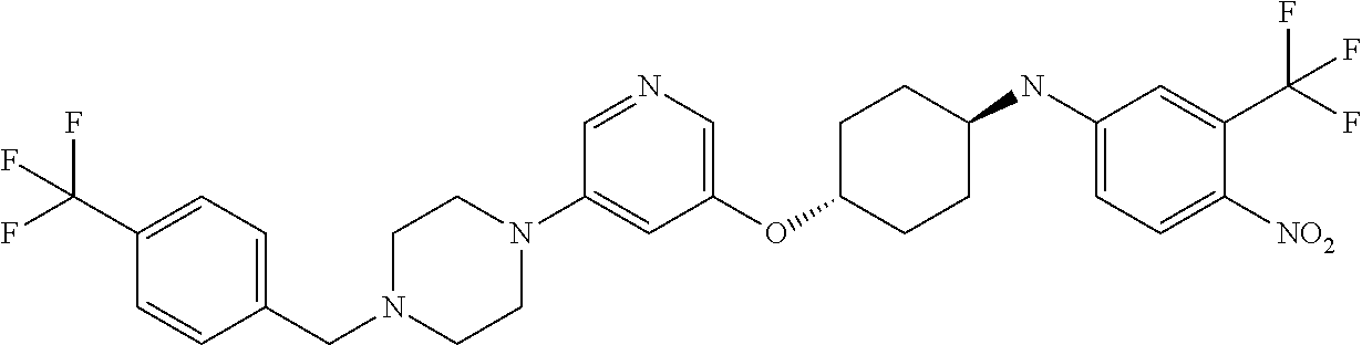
C1(OC2CCC(NC3=CC=C([NO2])C(C(F)(F)F)=C3)CC2)=CN=CC(N2CCN(CC3=CC=C(C(F)(F)F)C=C3)CC2)=C1
